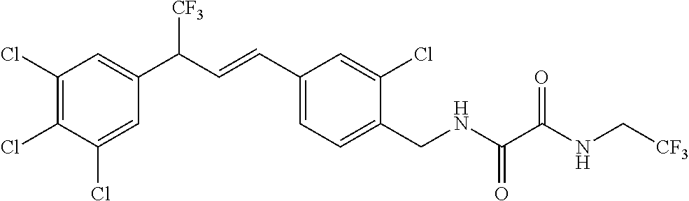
C1(Cl)=C(Cl)C(Cl)=CC(C(C=CC2=CC=C(CNC(=O)C(NC[CF3])=O)C(Cl)=C2)[CF3])=C1
